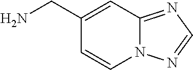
C12=NC=NN1C=CC(CN)=C2
